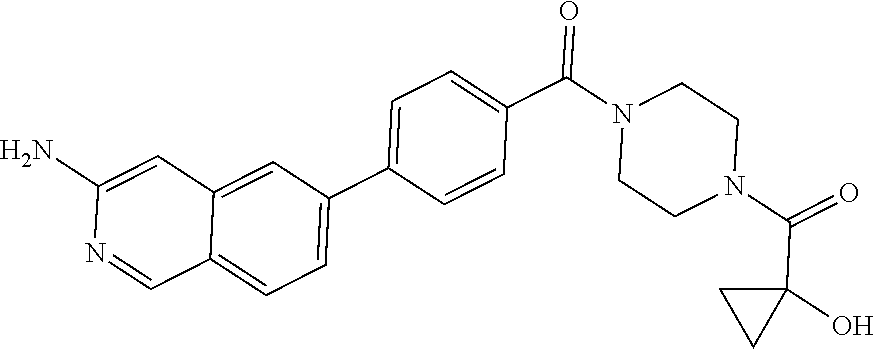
O=C(N1CCN(C(=O)C2=CC=C(C3=CC=C4C(=C3)C=C(N)N=C4)C=C2)CC1)C1(O)CC1
